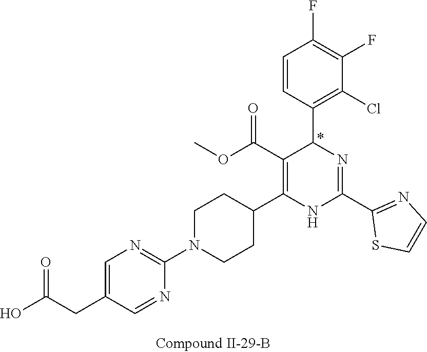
C1(F)=C(F)C=CC(C2N=C(C3=NC=CS3)NC(C3CCN(C4=NC=C(CC(O)=O)C=N4)CC3)=C2C(OC)=O)=C1Cl
